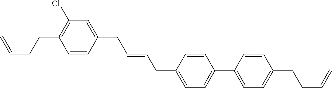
C1=C(CC=CCC2=CC(Cl)=C(CCC=C)C=C2)C=CC(C2=CC=C(CCC=C)C=C2)=C1
